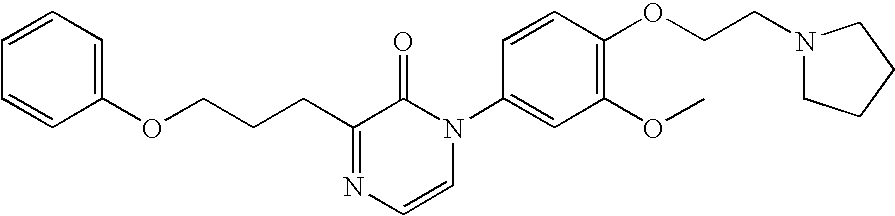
C1(OCCCC2=NC=CN(C3=CC(OC)=C(OCCN4CCCC4)C=C3)C2=O)=CC=CC=C1
